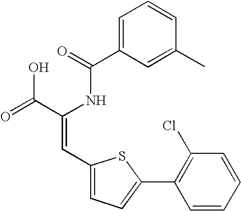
C1=C(C(=O)NC(C(=O)O)=CC2=CC=C(C3=C(Cl)C=CC=C3)S2)C=C(C)C=C1
